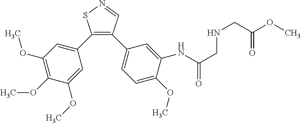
C1(C2=CC(OC)=C(OC)C(OC)=C2)=C(C2=CC=C(OC)C(NC(CNCC(OC)=O)=O)=C2)C=NS1
